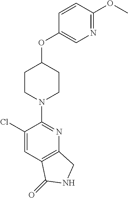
C1(Cl)=CC2=C(N=C1N1CCC(OC3=CN=C(OC)C=C3)CC1)CNC2=O
